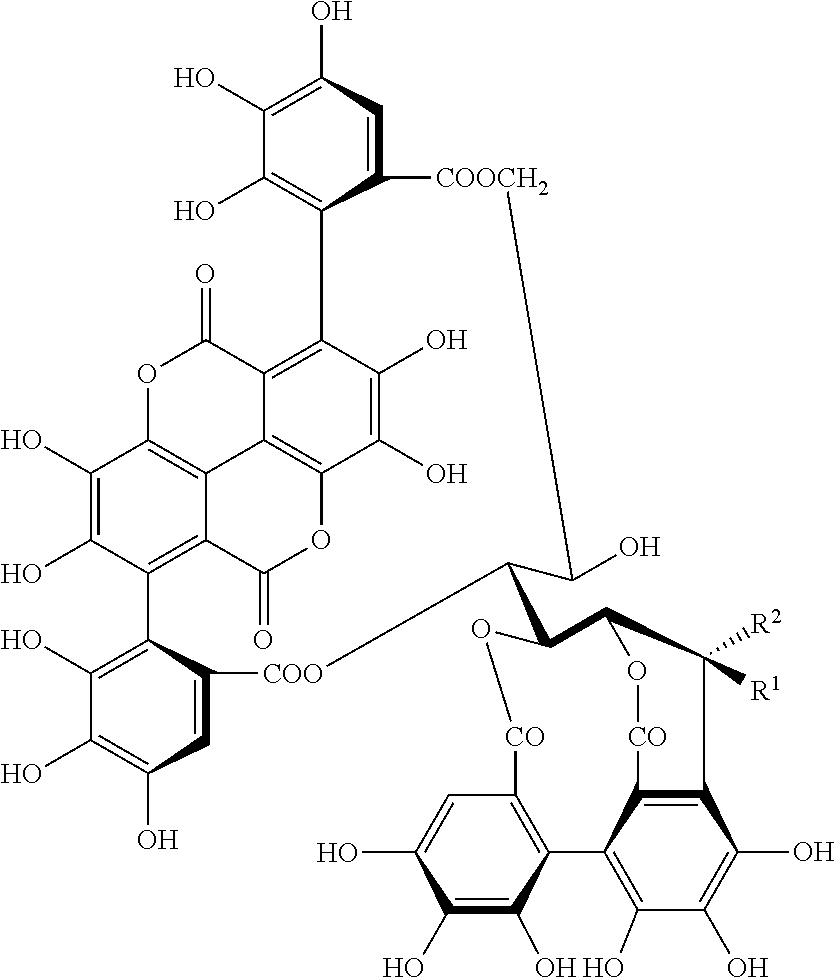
C1(C2O[CO]C3=C(C(O)=C(O)C(O)=C3)C3=C(O)C(O)=C(O)C4=C3[CO]OC2C4([R2])[R1])C(O)[COOCH2]C2=CC(O)=C(O)C(O)=C2C2=C3C4=C(OC(=O)C5=C(C6=C(O)C(O)=C(O)C=C6[COO]1)C(O)=C(O)C(=C54)OC3=O)C(O)=C2O
